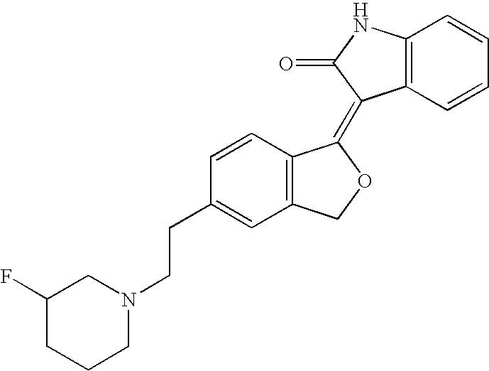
C1=CC(CCN2CC(F)CCC2)=CC2=C1C(=C1C3=C(NC1=O)C=CC=C3)OC2
